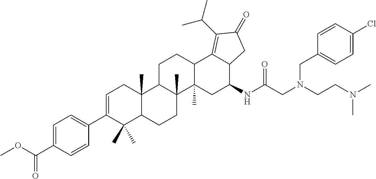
C1=C(C(OC)=O)C=CC(C2=CCC3(C)C(C2(C)C)CCC2(C)C3CCC3C2(C)CC(NC(CN(CCN(C)C)CC2=CC=C(Cl)C=C2)=O)C2C3=C(C(C)C)C(=O)C2)=C1
